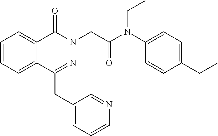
C1=CC=C2C(=C1)C(=O)N(CC(=O)N(C1=CC=C(CC)C=C1)CC)N=C2CC1=CC=CN=C1
